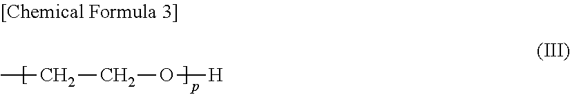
C(C)CO[H]
